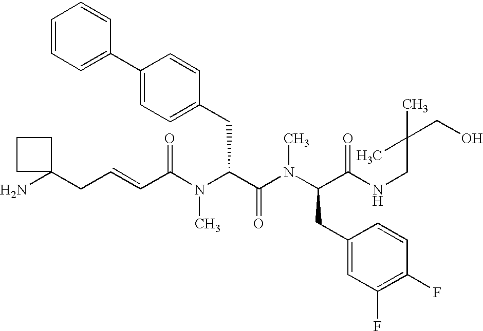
C(C(N(C(C(N(C(C(NCC(CO)(C)C)=O)CC1=CC(F)=C(F)C=C1)C)=O)CC1=CC=C(C2=CC=CC=C2)C=C1)C)=O)=CCC1(N)CCC1
